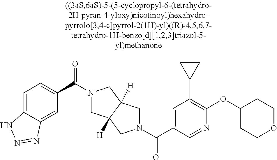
C1C2([H])C([H])(CN1C(C1=CC=C3C(=C1)N=NN3)=O)CN(C(C1=CC(C3CC3)=C(OC3CCOCC3)N=C1)=O)C2
